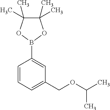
B1(C2=CC(COC(C)C)=CC=C2)OC(C)(C)C(C)(C)O1
